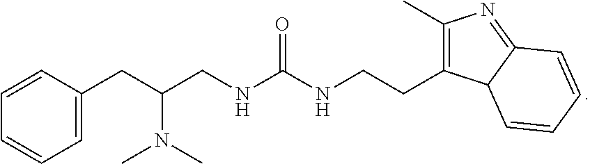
C1=CC(CC(CNC(NCCC2=C(C)N=C3C2C=CC=C3)=O)N(C)C)=CC=C1
